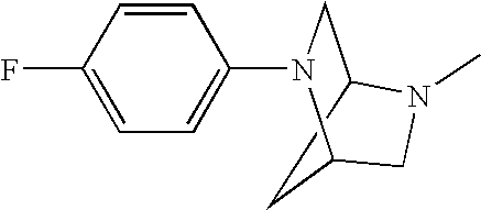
C1C2CN(C3=CC=C(F)C=C3)C1CN2C
